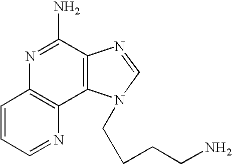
C12=C(N=CC=C1)C1=C(C(N)=N2)N=CN1CCCCN
